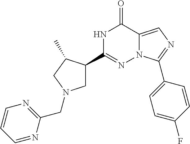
N1C(C2CN(CC3=NC=CC=N3)CC2C)=NN2C(=CN=C2C2=CC=C(F)C=C2)C1=O
